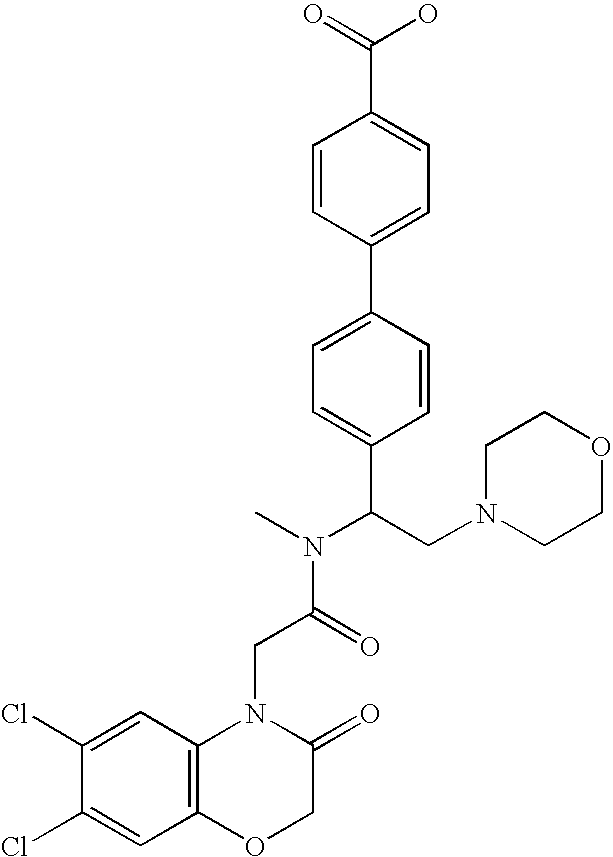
C1=C(Cl)C(Cl)=CC2=C1N(CC(N(C)C(C1=CC=C(C3=CC=C(C(=O)O)C=C3)C=C1)CN1CCOCC1)=O)C(=O)CO2
